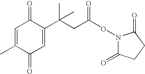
C1=C(C(CC(ON2C(=O)CCC2=O)=O)(C)C)C(=O)C=C(C)C1=O
